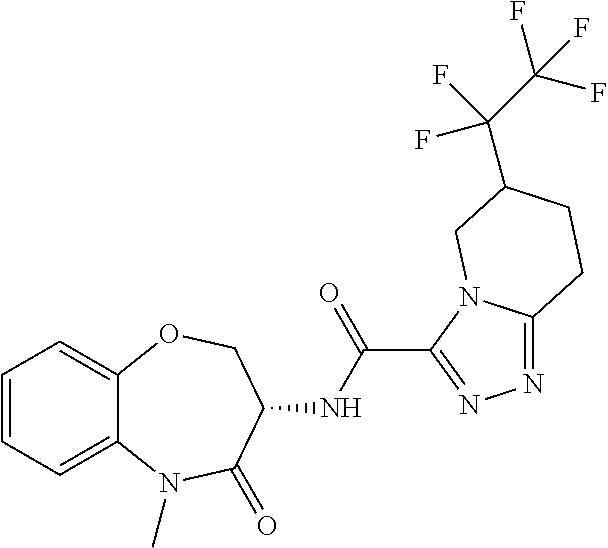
C1=CC=C2C(=C1)OCC(NC(=O)C1=NN=C3N1CC(C(C(F)(F)F)(F)F)CC3)C(=O)N2C
